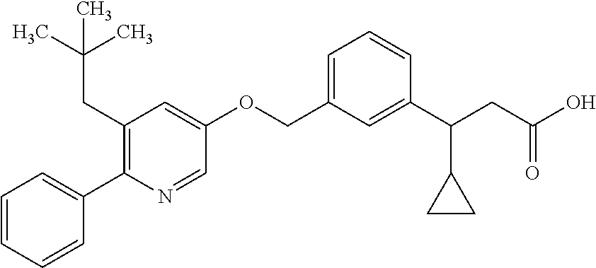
C1=CC=CC(C2=C(CC(C)(C)C)C=C(OCC3=CC=CC(C(CC(O)=O)C4CC4)=C3)C=N2)=C1
